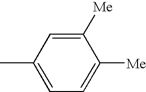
C1=C(C)C=C([Me])C([Me])=C1
